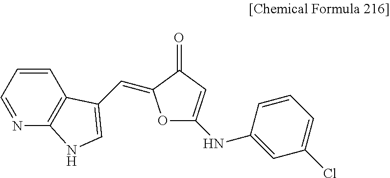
C1=CC=NC2=C1C(C=C1OC(NC3=CC(Cl)=CC=C3)=CC1=O)=CN2
